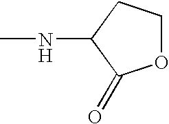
O1CCC(NC)C1=O
